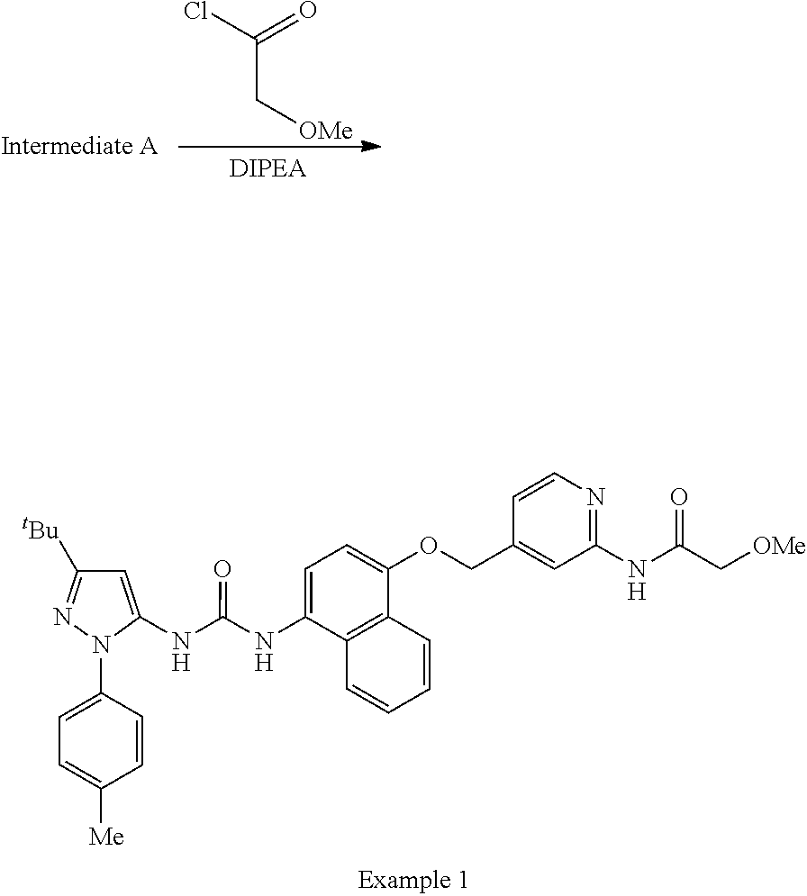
C1=C(NC(NC2=CC([tBu])=NN2C2=CC=C([Me])C=C2)=O)C2=C(C(OCC3=CC(NC(C[OMe])=O)=NC=C3)=C1)C=CC=C2.C(=O)(Cl)C[OMe]
